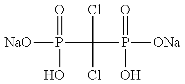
[NaO]P(=O)(O)C(Cl)(Cl)P(=O)(O)[ONa]
